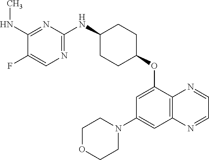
C1(NC)=NC(NC2CCC(OC3=CC(N4CCOCC4)=CC4=C3N=CC=N4)CC2)=NC=C1F
